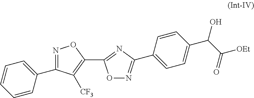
O1N=C(C2=CC=C(C(O)C([OEt])=O)C=C2)N=C1C1=C([CF3])C(C2=CC=CC=C2)=NO1
